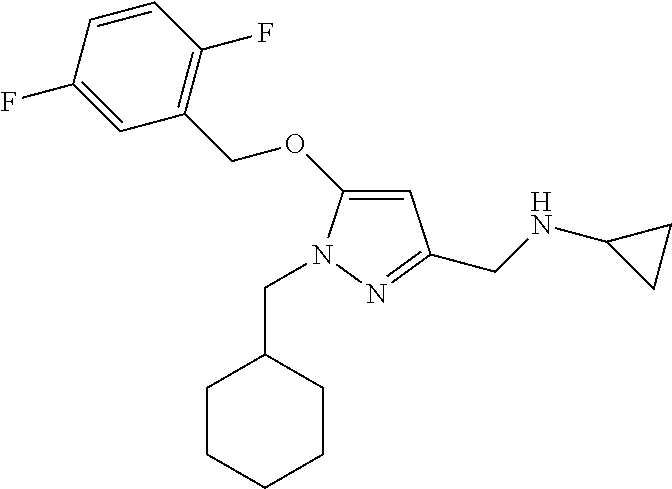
C1=C(OCC2=C(F)C=CC(F)=C2)N(CC2CCCCC2)N=C1CNC1CC1
